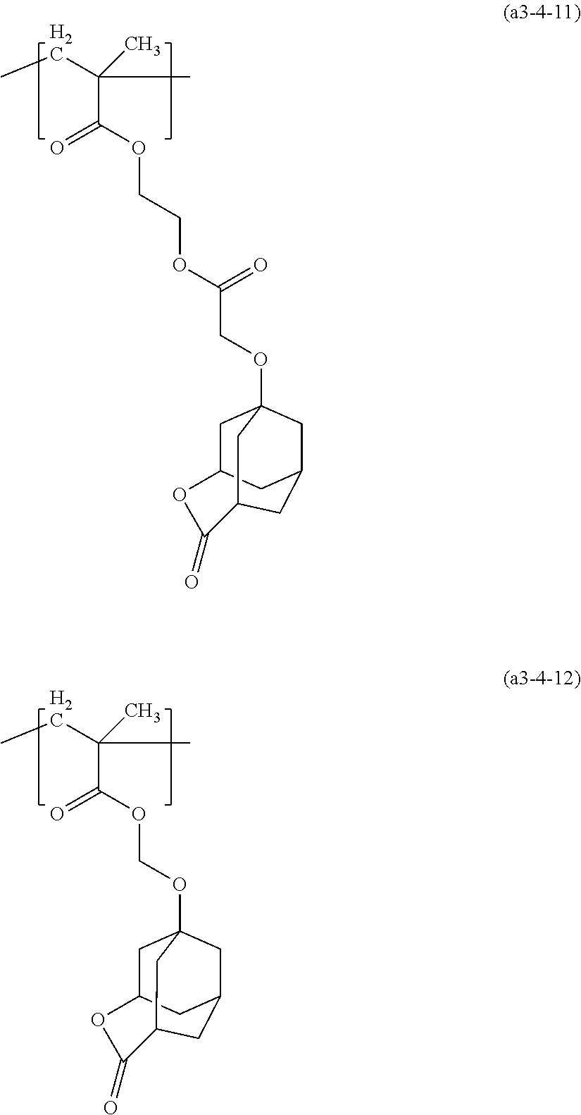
CCC(C)(C)C(=O)OCCOC(COC12CC3CC(C1)CC(C2)C(=O)O3)=O.CCC(C)(C)C(=O)OCOC12CC3CC(C1)CC(C2)C(=O)O3
